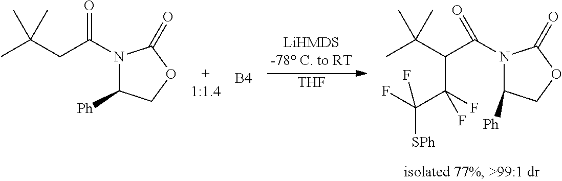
[THF].CC(CC(N1C([Ph])COC1=O)=O)(C)C.[B4].CC(C(C(N1C([Ph])COC1=O)=O)C(F)(C(F)([SPh])F)F)(C)C
